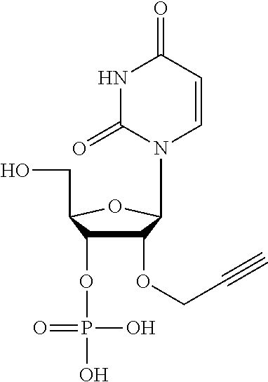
C1(OCC#C)C(OP(O)(O)=O)C(CO)OC1N1C=CC(=O)NC1=O
